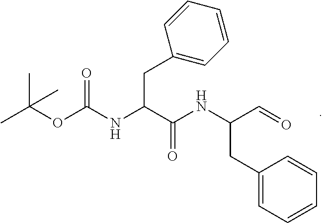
CC(OC(NC(C(NC(C=O)CC1=CC=CC=C1)=O)CC1=CC=CC=C1)=O)(C)C
